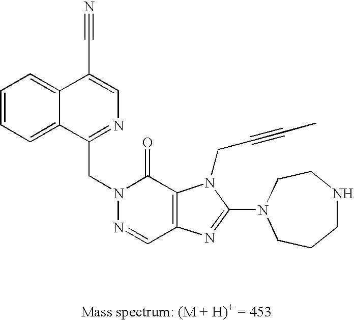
C1=CC=C2C(=C1)C(C#N)=CN=C2CN1N=CC2=C(C1=O)N(CC#CC)C(N1CCCNCC1)=N2
